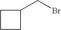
C1(CBr)CCC1
